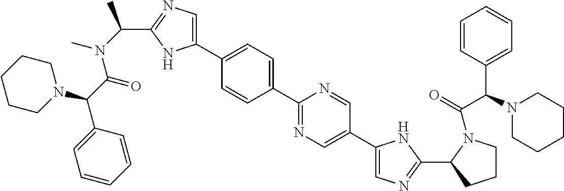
C1(C2=CN=C(C(N(C(C(C3=CC=CC=C3)N3CCCCC3)=O)C)C)N2)=CC=C(C2=NC=C(C3=CN=C(C4CCCN4C(C(C4=CC=CC=C4)N4CCCCC4)=O)N3)C=N2)C=C1
